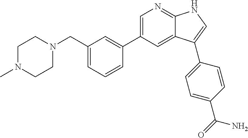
C1(C2=CN=C3C(=C2)C(C2=CC=C(C(=O)N)C=C2)=CN3)=CC(CN2CCN(C)CC2)=CC=C1
